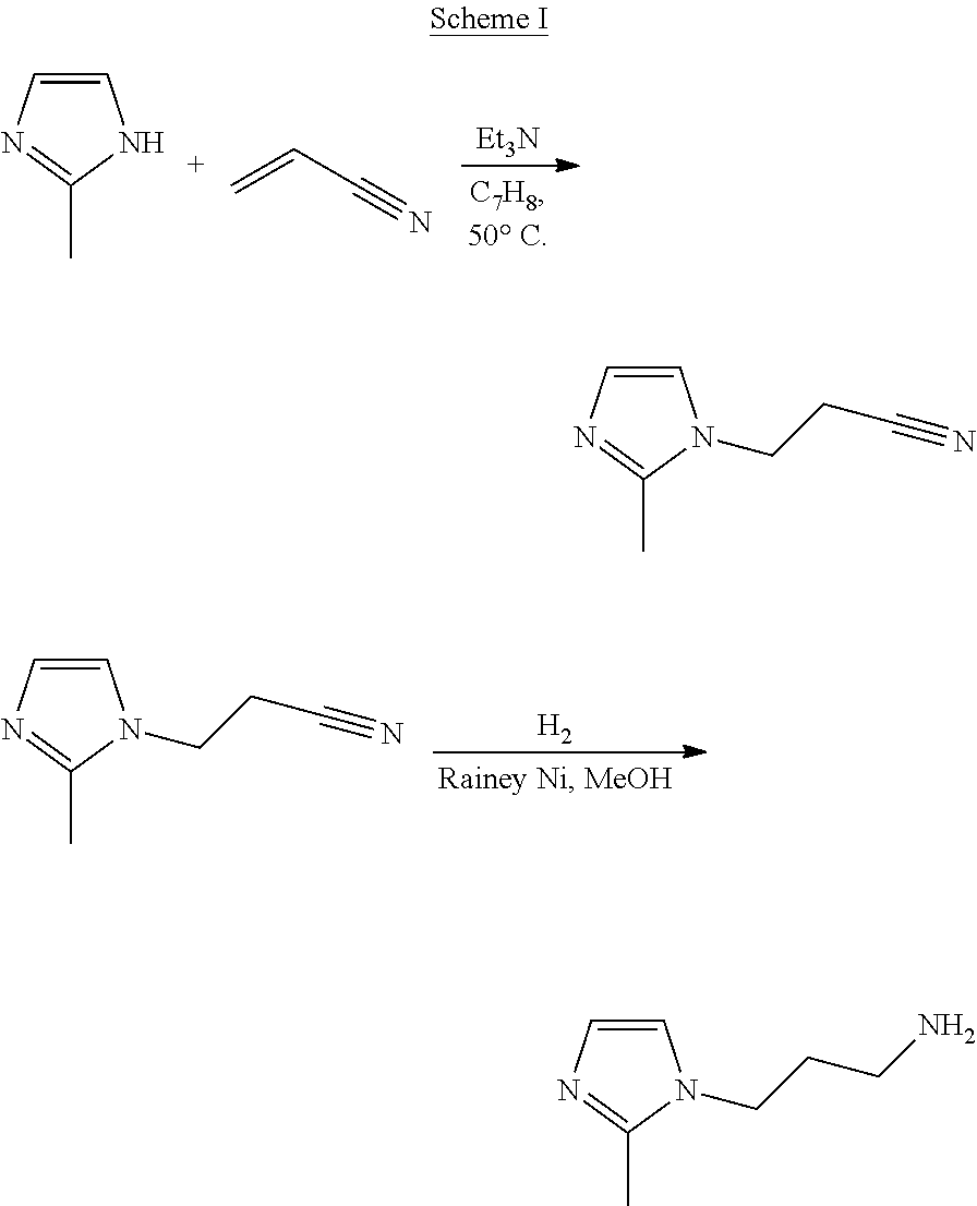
C1=CN=C(C)N1.C=CC#N.[Et3N].[H2].C1=CN=C(C)N1CCC#N.C1=CN=C(C)N1CCC#N.C1=CN=C(C)N1CCCN
